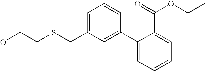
C1=C(CSCCO)C=C(C2=CC=CC=C2C(OCC)=O)C=C1
